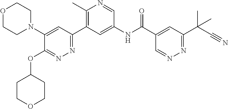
C1(N2CCOCC2)=CC(C2=C(C)N=CC(NC(C3=CC(C(C#N)(C)C)=NN=C3)=O)=C2)=NN=C1OC1CCOCC1
